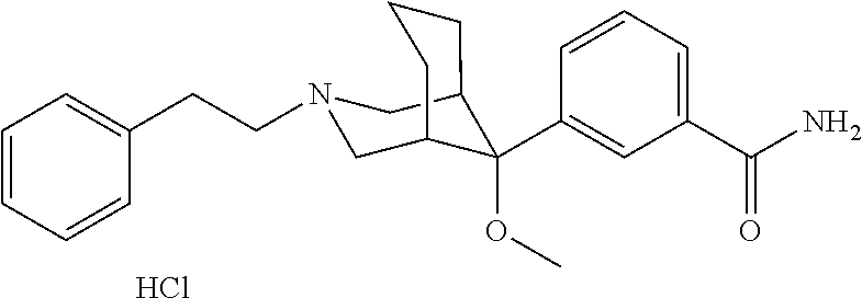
C1(C(N)=O)=CC=CC(C2(OC)C3CN(CCC4=CC=CC=C4)CC2CCC3)=C1.Cl
